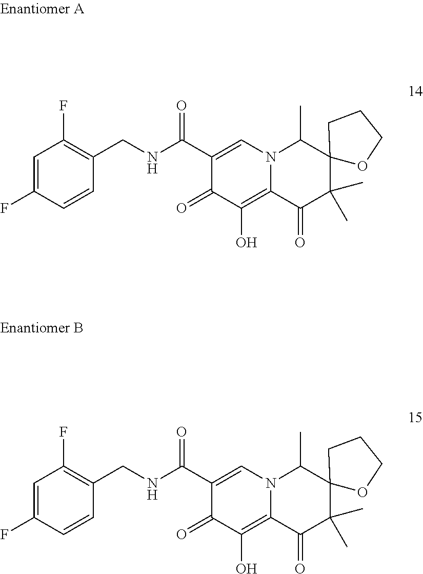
C1=C(F)C=CC(CNC(C2=CN3C(=C(O)C2=O)C(=O)C(C)(C)C2(C3C)CCCO2)=O)=C1F.C1=C(F)C=CC(CNC(C2=CN3C(=C(O)C2=O)C(=O)C(C)(C)C2(C3C)CCCO2)=O)=C1F
